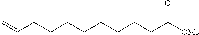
C(CCCCCCCCC([OMe])=O)=C
